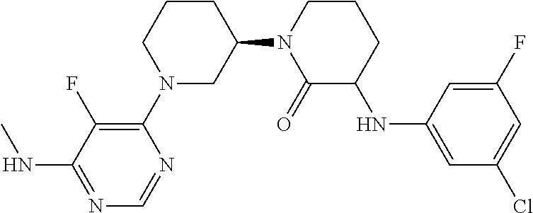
C1(N2CC(N3C(=O)C(NC4=CC(Cl)=CC(F)=C4)CCC3)CCC2)=C(F)C(NC)=NC=N1
